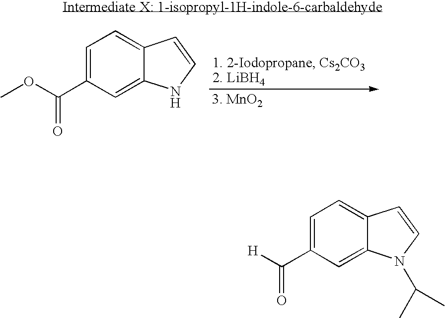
COC(C1=CC=C2C(=C1)NC=C2)=O.C1=C(C([H])=O)C=C2C(=C1)C=CN2C(C)C
